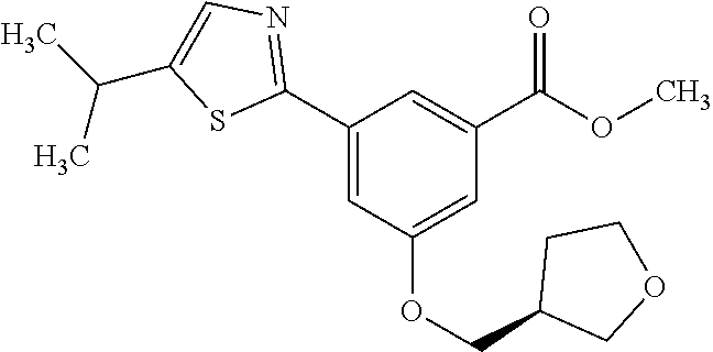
C1(C2=NC=C(C(C)C)S2)=CC(OCC2COCC2)=CC(C(OC)=O)=C1
